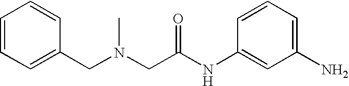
C1=CC=C(N)C=C1NC(CN(CC1=CC=CC=C1)C)=O
